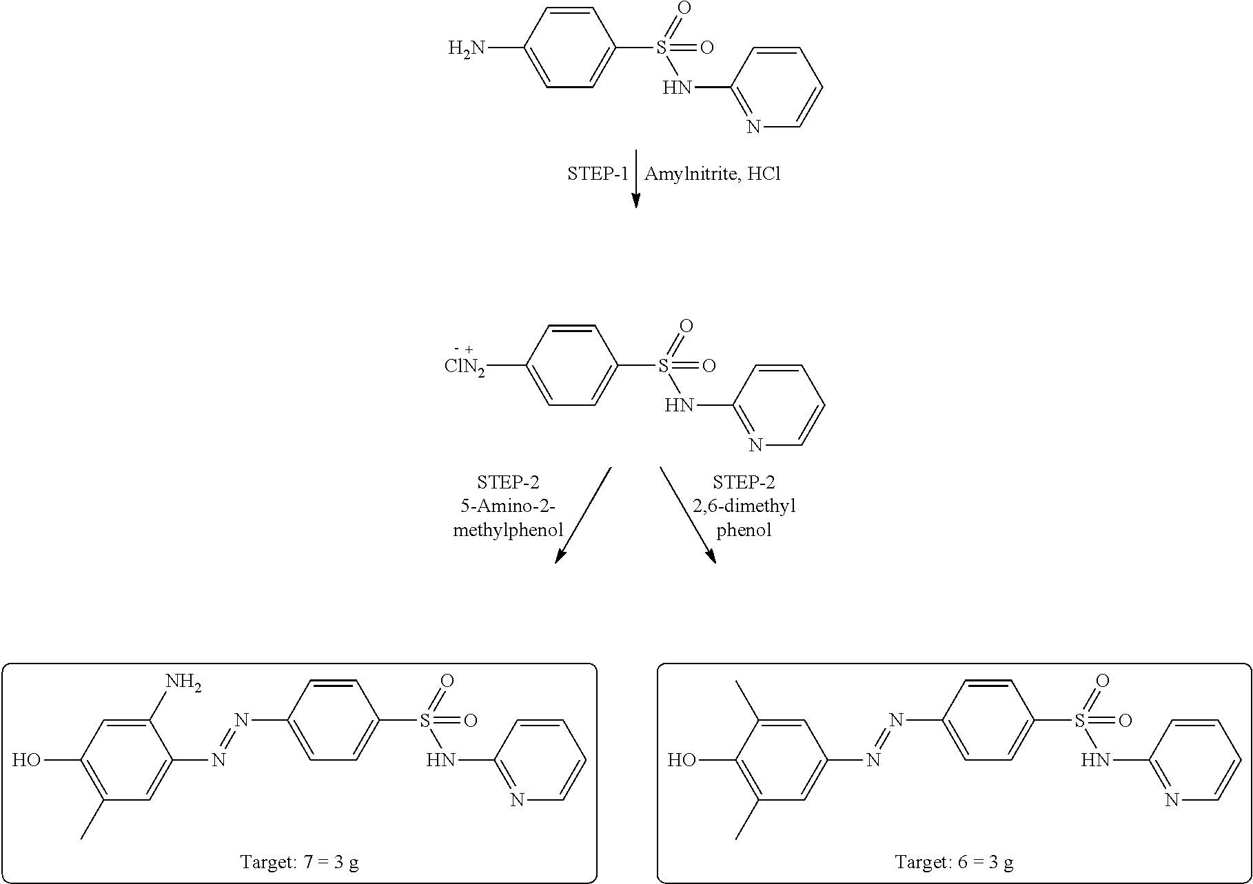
C1(N)=CC=C(S(=O)(NC2=NC=CC=C2)=O)C=C1.C1([ClN2])=CC=C(S(=O)(NC2=NC=CC=C2)=O)C=C1.C1(N)=CC(O)=C(C)C=C1N=NC1=CC=C(S(=O)(NC2=NC=CC=C2)=O)C=C1.C1=C(C)C(O)=C(C)C=C1N=NC1=CC=C(S(=O)(NC2=NC=CC=C2)=O)C=C1
